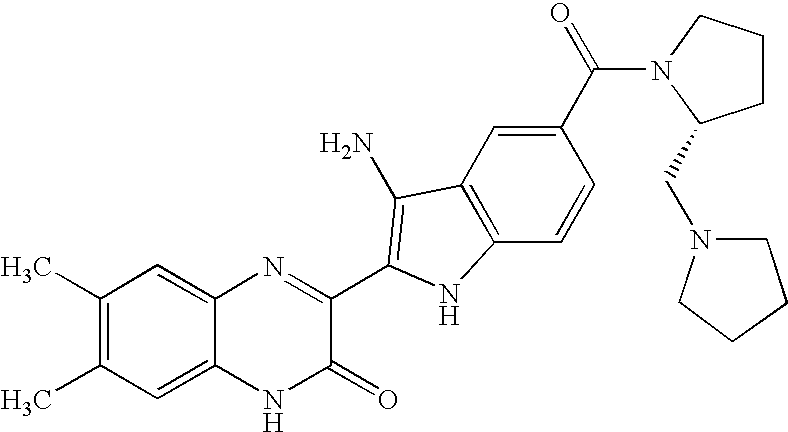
C1=C2C(=CC(C)=C1C)N=C(C1=C(N)C3=C(C=CC(C(=O)N4C(CN5CCCC5)CCC4)=C3)N1)C(=O)N2
